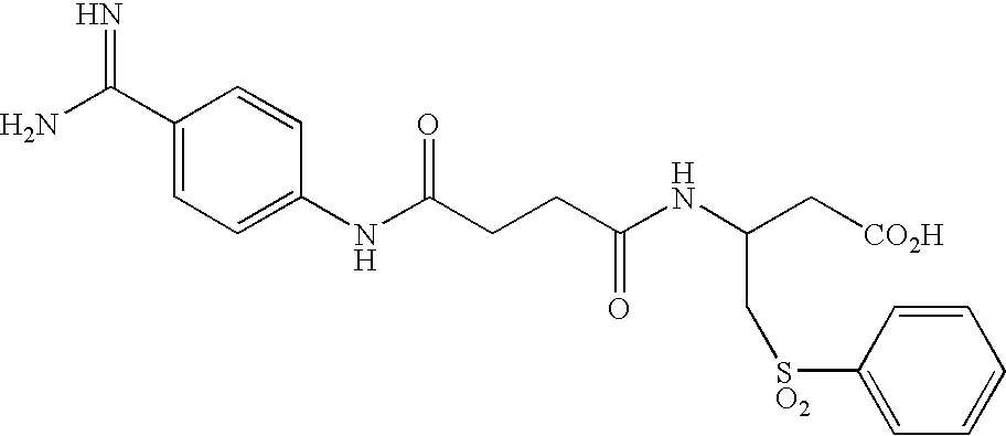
C1(C(N)=N)=CC=C(NC(CCC(NC(C[CO2H])C[SO2]C2=CC=CC=C2)=O)=O)C=C1
